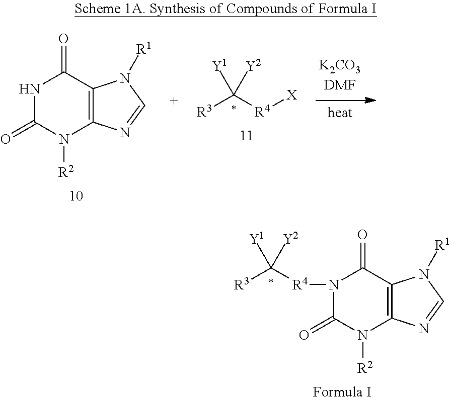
N1([R4]C([R3])([Y1])[Y2])C(=O)N([R2])C2=C(C1=O)N([R1])C=N2.N1C(=O)N([R2])C2=C(C1=O)N([R1])C=N2.[R3]C([R4][X])([Y1])[Y2]
